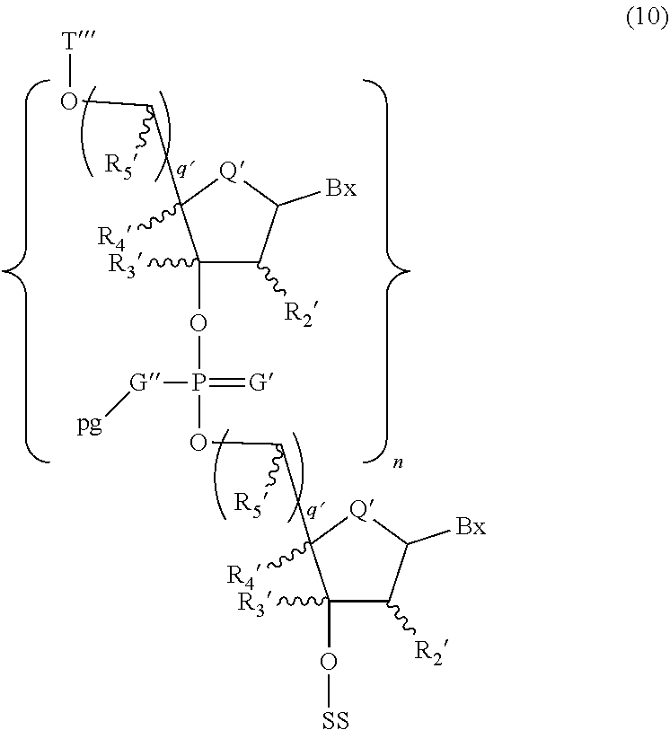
C1([R3])(OP([G][pg])(=[G])OC(C2([R4])C([R3])(O[SS])C([R2])C([Bx])[Q]2)[R5])C([R2])C([Bx])[Q]C1([R4])C(O[T])[R5]
